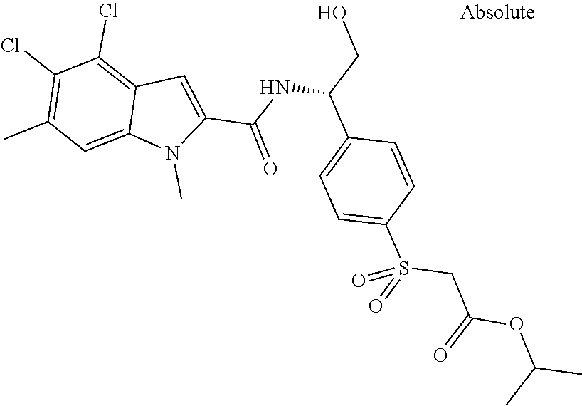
C12=CC(C)=C(Cl)C(Cl)=C1C=C(C(NC(C1=CC=C(S(=O)(CC(=O)OC(C)C)=O)C=C1)CO)=O)N2C
